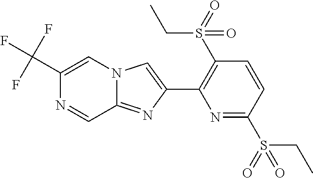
C12=NC(C3=C(S(=O)(CC)=O)C=CC(S(CC)(=O)=O)=N3)=CN1C=C(C(F)(F)F)N=C2
